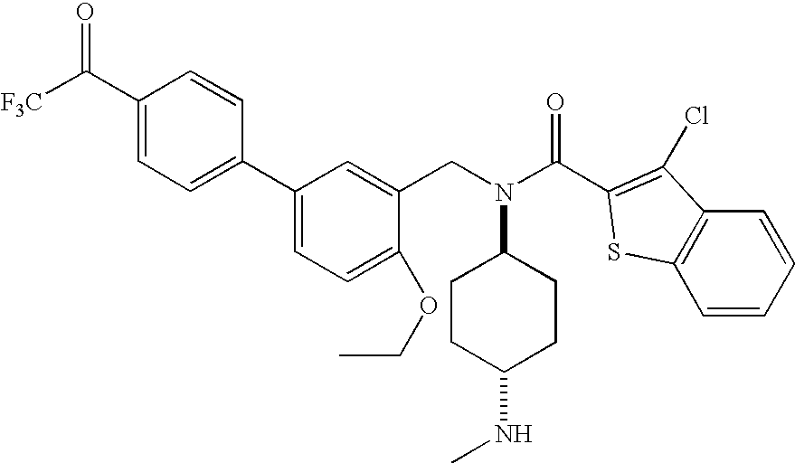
C1(C([F3C])=O)=CC=C(C2=CC=C(OCC)C(CN(C3CCC(NC)CC3)C(C3=C(Cl)C4=C(S3)C=CC=C4)=O)=C2)C=C1
